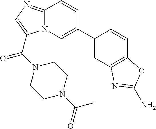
N12C(=NC=C1C(N1CCN(C(=O)C)CC1)=O)C=CC(C1=CC3=C(C=C1)OC(N)=N3)=C2
